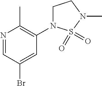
N1=CC(Br)=CC(N2CCN(C)S2(=O)=O)=C1C
